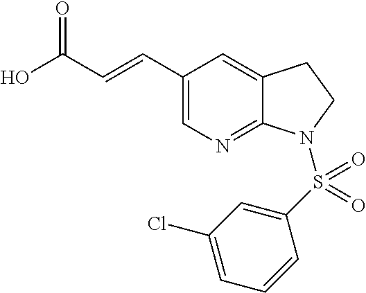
OC(C=CC1=CN=C2C(=C1)CCN2S(C1=CC(Cl)=CC=C1)(=O)=O)=O
